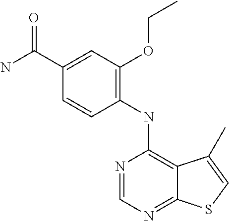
C1=C(C(=O)N)C=CC(NC2=C3C(=NC=N2)SC=C3C)=C1OCC
